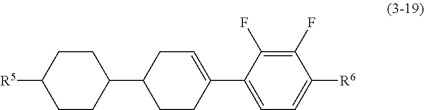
C1=C(C2=CC=C([R6])C(F)=C2F)CCC(C2CCC([R5])CC2)C1
